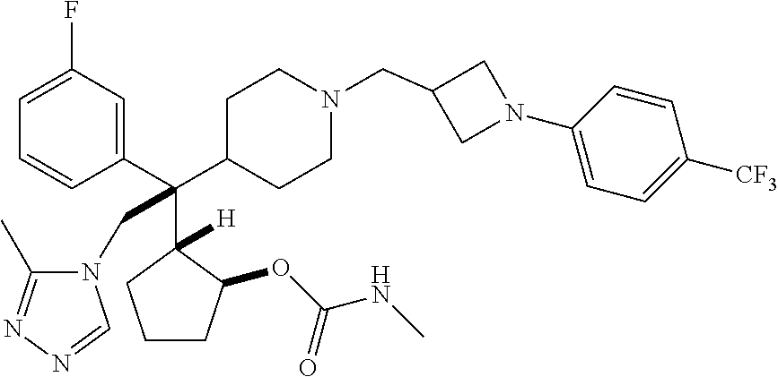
C1=C(F)C=C(C(C2CCN(CC3CN(C4=CC=C([CF3])C=C4)C3)CC2)(C2([H])C(OC(NC)=O)CCC2)CN2C(C)=NN=C2)C=C1
